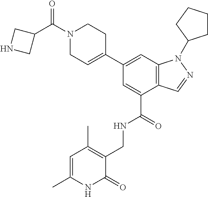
C1(C2=CCN(C(C3CNC3)=O)CC2)=CC2=C(C(C(=O)NCC3=C(C)C=C(C)NC3=O)=C1)C=NN2C1CCCC1
